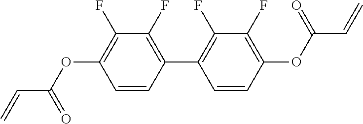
C1(F)=C(OC(C=C)=O)C=CC(C2=C(F)C(F)=C(OC(C=C)=O)C=C2)=C1F
